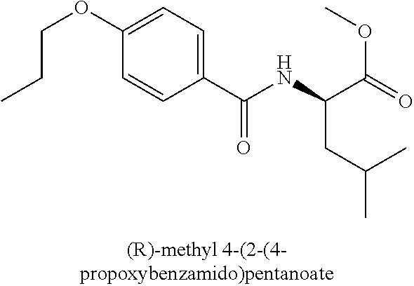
C1(C(NC(C(=O)OC)CC(C)C)=O)=CC=C(OCCC)C=C1
